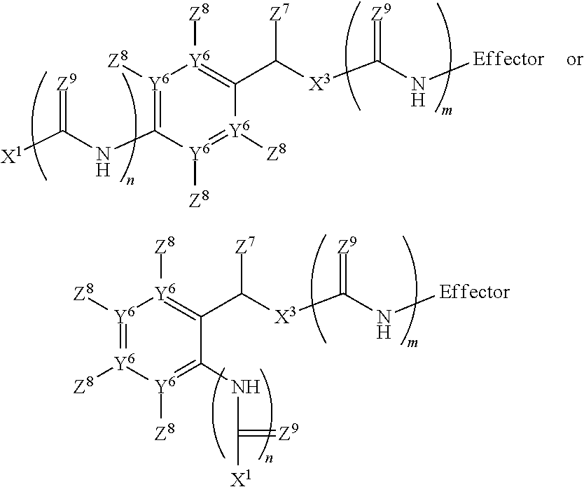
[Z8][Y6]1=[Y6]([Z8])[Y6]([Z8])=C(C([X3]C(N[Effector])=[Z9])[Z7])C(NC([X1])=[Z9])=[Y6]1[Z8].[Z9]=C(NC1=[Y6]([Z8])[Y6]([Z8])=C(C([X3]C(N[Effector])=[Z9])[Z7])[Y6]([Z8])=[Y6]1[Z8])[X1]
